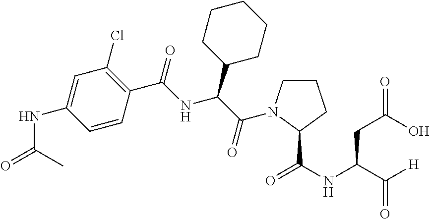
C1=C(NC(=O)C)C=CC(C(=O)NC(C2CCCCC2)C(=O)N2CCCC2C(NC(C([H])=O)CC(=O)O)=O)=C1Cl
